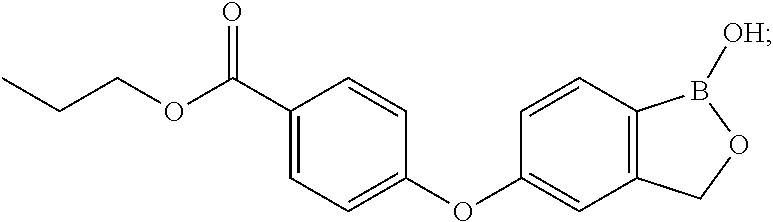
C1=CC2=C(C=C1OC1=CC=C(C(OCCC)=O)C=C1)COB2[OH]
